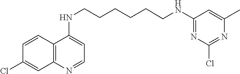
C12=C(N=CC=C1NCCCCCCNC1=NC(Cl)=NC(C)=C1)C=C(Cl)C=C2
